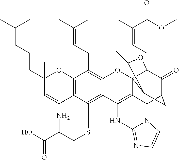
C12=C(C(SCC(C(O)=O)N)=C3C(=C1CC=C(C)C)OC14C5=C3NC3=NC=CN3C5C3C(=O)C1(CC=C(C(=O)OC)C)OC(C)(C)C4C3)C=CC(CCC=C(C)C)(C)O2
